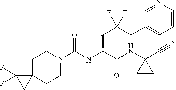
C1CN(C(NC(C(NC2(C#N)CC2)=O)CC(CC2=CC=CN=C2)(F)F)=O)CCC12C(F)(F)C2
